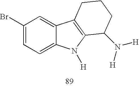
C1(Br)=CC=C2C(=C1)C1=C(N2[H])C(N([H])[H])CCC1
